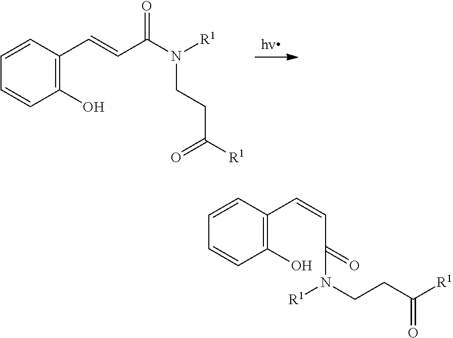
C1=CC=CC(O)=C1C=CC(N([R1])CCC([R1])=O)=O.C1=CC(C=CC(N(CCC([R1])=O)[R1])=O)=C(O)C=C1
